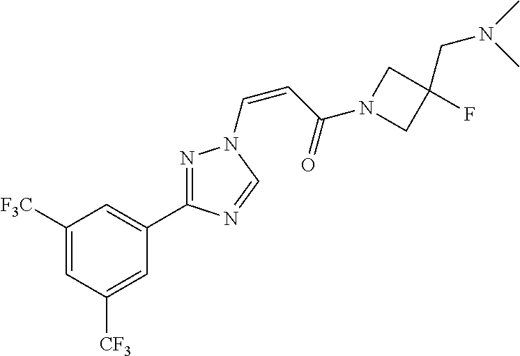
C1([F3C])=CC([CF3])=CC(C2=NN(C=CC(=O)N3CC(F)(CN(C)C)C3)C=N2)=C1
